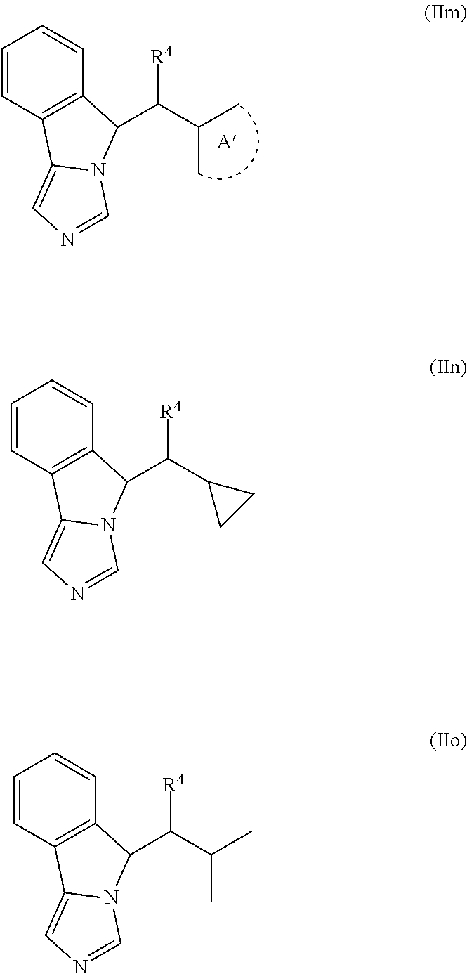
C12=C(C(C(C3CC3)[R4])N3C1=CN=C3)C=CC=C2.C12=C(C(C(C(C)C)[R4])N3C1=CN=C3)C=CC=C2.C12=C(C(C(C(C)C)[R4])N3C1=CN=C3)C=CC=C2
